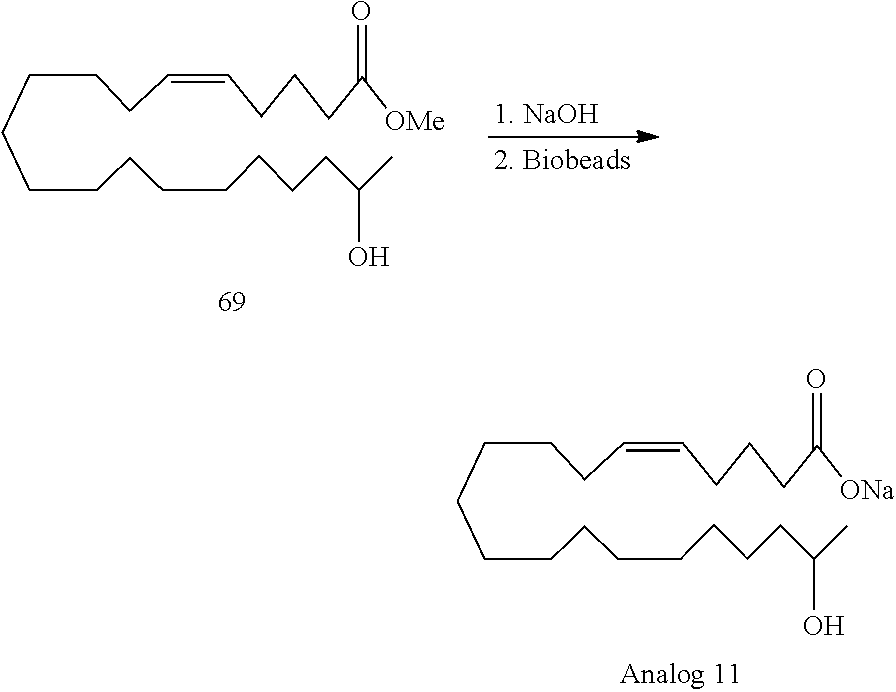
C(CCCCCCCC(C)O)CCCCC=CCCCC([ONa])=O.C(CCCCCCCC(C)O)CCCCC=CCCCC([OMe])=O
